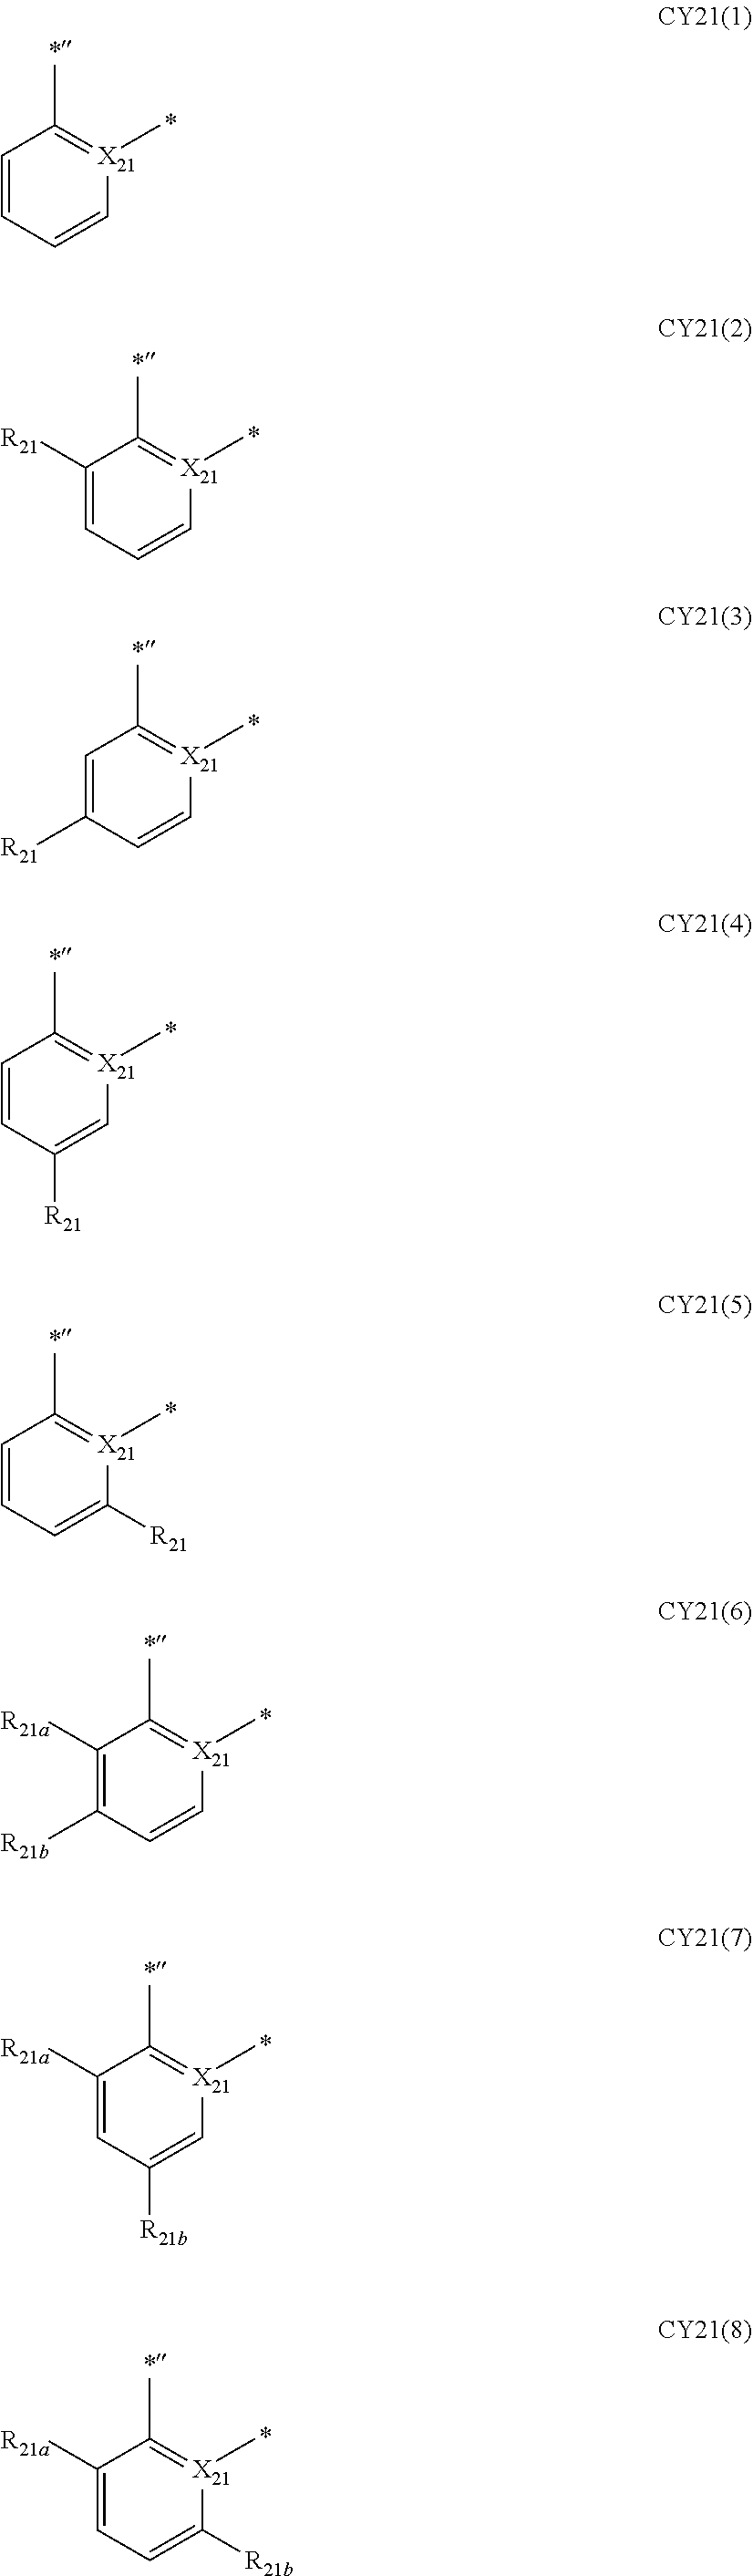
C1=CC=C[X21](C)=C1C.C1([R21])=CC=C[X21](C)=C1C.C1=C([R21])C=C[X21](C)=C1C.C1=CC([R21])=C[X21](C)=C1C.C1=CC=C([R21])[X21](C)=C1C.C1([R21a])=C([R21b])C=C[X21](C)=C1C.C1([R21a])=CC([R21b])=C[X21](C)=C1C.C1([R21a])=CC=C([R21b])[X21](C)=C1C
